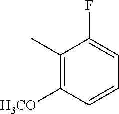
C1(C)=C([H3CO])C=CC=C1F
